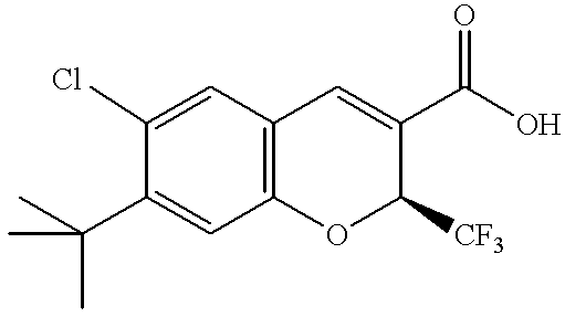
C1(C(C)(C)C)=CC2=C(C=C1Cl)C=C(C(O)=O)C([CF3])O2
